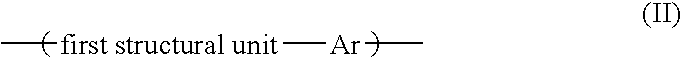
C[first structural unit][Ar]C
